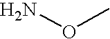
O(C)N
